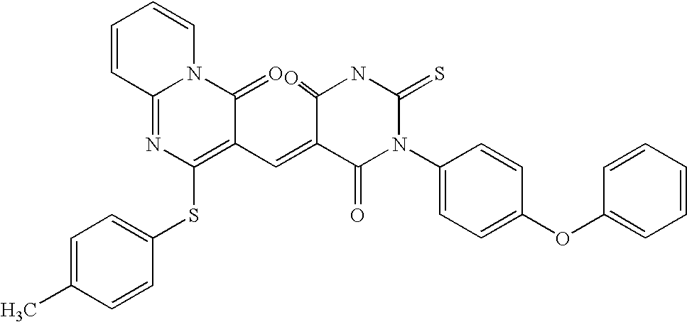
C1=CC2=NC(SC3=CC=C(C)C=C3)=C(C=C3C(=O)N(C4=CC=C(OC5=CC=CC=C5)C=C4)C(=S)NC3=O)C(=O)N2C=C1
